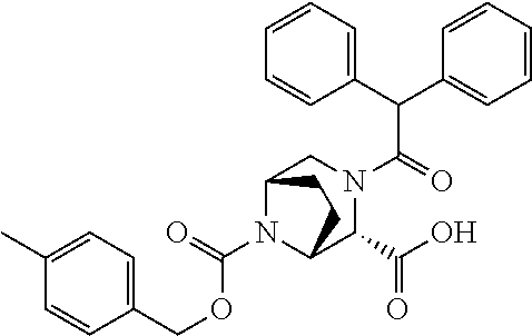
C(N1C2C(C(O)=O)N(C(=O)C(C3=CC=CC=C3)C3=CC=CC=C3)CC1CC2)(OCC1=CC=C(C)C=C1)=O
